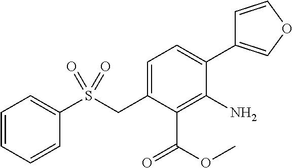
C1=C(CS(C2=CC=CC=C2)(=O)=O)C(C(OC)=O)=C(N)C(C2=COC=C2)=C1
